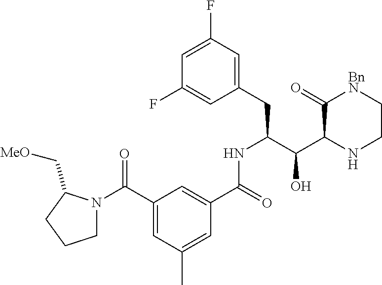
C1(CC(C(C2C(=O)[BnN]CCN2)O)NC(C2=CC(C(N3CCCC3C[MeO])=O)=CC(C)=C2)=O)=CC(F)=CC(F)=C1
